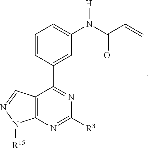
C12=C(N=C([R3])N=C1C1=CC(N(C(C=C)=O)[H])=CC=C1)N([R15])N=C2
